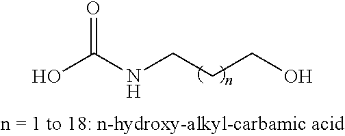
OC(NCCCO)=O
